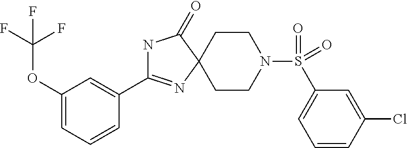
N1C(C2=CC(OC(F)(F)F)=CC=C2)=NC2(C1=O)CCN(S(=O)(=O)C1=CC=CC(Cl)=C1)CC2
